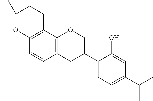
C1(C)(C)OC2=C(CC1)C1=C(C=C2)CC(C2=CC=C(C(C)C)C=C2O)CO1
